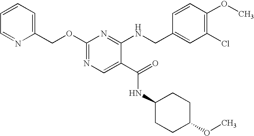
C(OC1=NC=C(C(=O)NC2CCC(OC)CC2)C(NCC2=CC(Cl)=C(OC)C=C2)=N1)C1=CC=CC=N1
